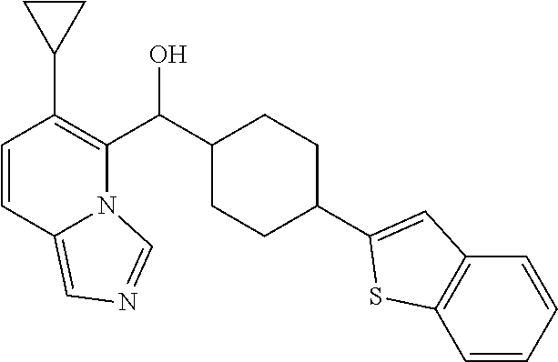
C1(C2=CC3=C(C=CC=C3)S2)CCC(C(C2=C(C3CC3)C=CC3=CN=CN23)O)CC1
